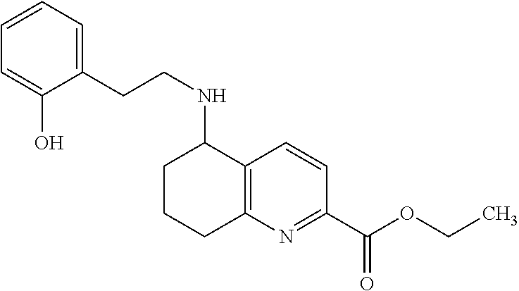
C1CCC2=C(C1NCCC1=CC=CC=C1O)C=CC(C(OCC)=O)=N2
